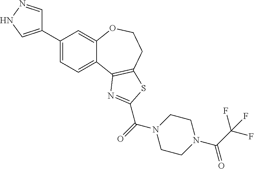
C1(C2=CNN=C2)=CC=C2C(=C1)OCCC1=C2N=C(C(N2CCN(C(=O)C(F)(F)F)CC2)=O)S1
